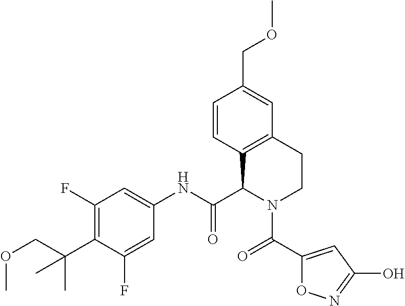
C1(F)=C(C(C)(C)COC)C(F)=CC(NC(C2C3=C(CCN2C(=O)C2=CC(O)=NO2)C=C(COC)C=C3)=O)=C1
